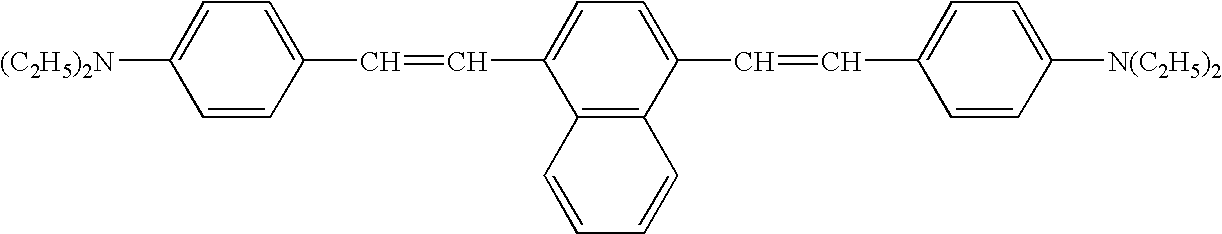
C1=C([(C2H5)2N])C=CC(C=CC2=CC=C(C=CC3=CC=C([N(C2H5)2])C=C3)C3=C2C=CC=C3)=C1
